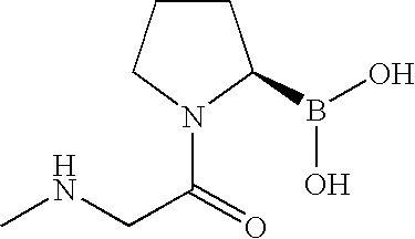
C1CCN(C(=O)CNC)C1B(O)O
